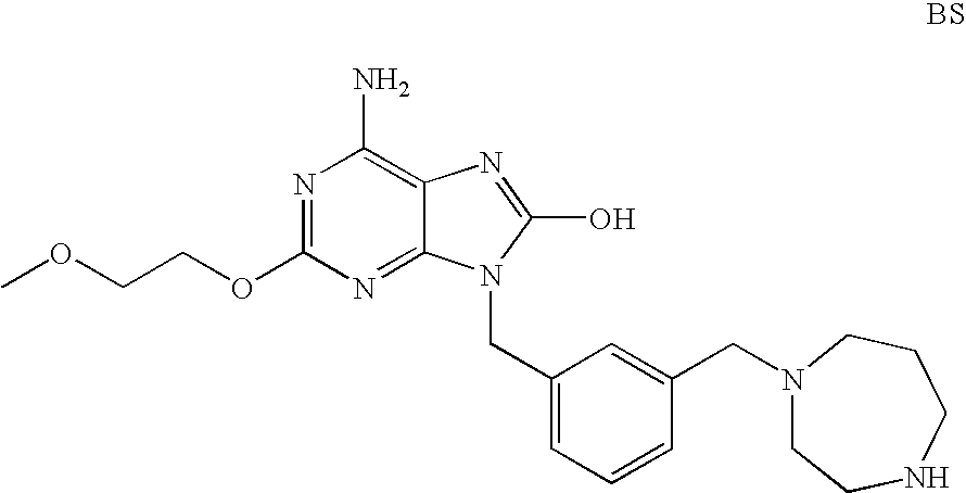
N1=C(OCCOC)N=C2C(=C1N)N=C(O)N2CC1=CC=CC(CN2CCNCCC2)=C1
